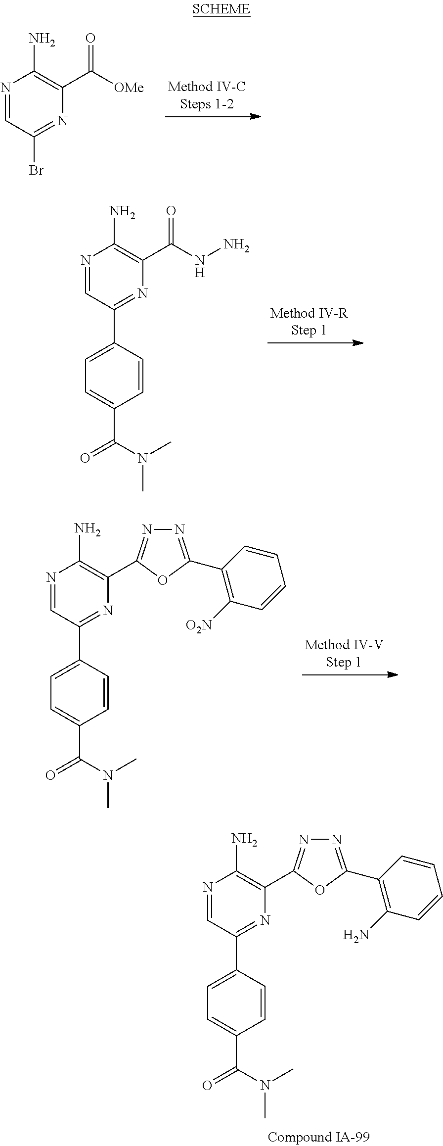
N1=CC(Br)=NC(C([OMe])=O)=C1N.N1=CC(C2=CC=C(C(=O)N(C)C)C=C2)=NC(C(NN)=O)=C1N.N1=CC(C2=CC=C(C(=O)N(C)C)C=C2)=NC(C2=NN=C(C3=C([O2N])C=CC=C3)O2)=C1N.N1=CC(C2=CC=C(C(=O)N(C)C)C=C2)=NC(C2=NN=C(C3=C(N)C=CC=C3)O2)=C1N
